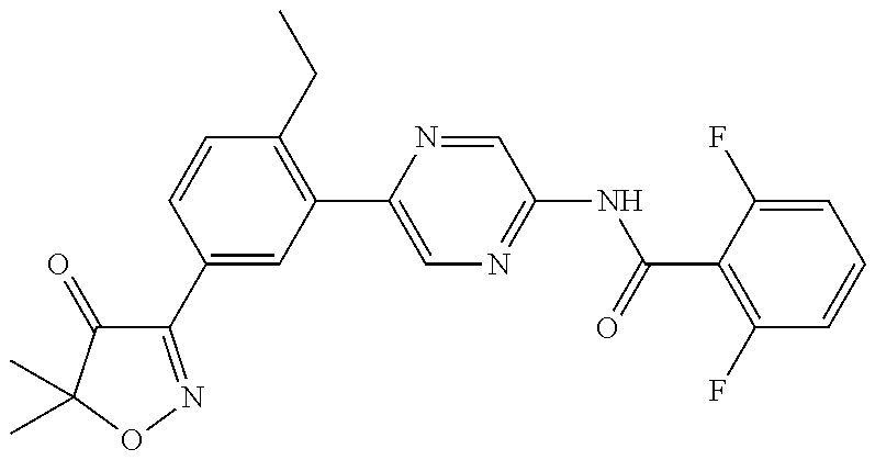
C1(C2=CC(C3=CN=C(NC(=O)C4=C(F)C=CC=C4F)C=N3)=C(CC)C=C2)=NOC(C)(C)C1=O
